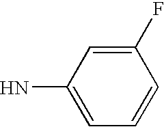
C1=CC=C(N)C=C1F
